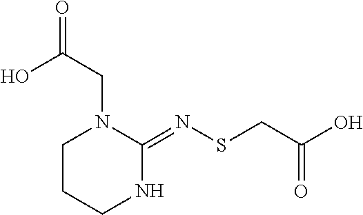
C1CCNC(=NSCC(O)=O)N1CC(O)=O
